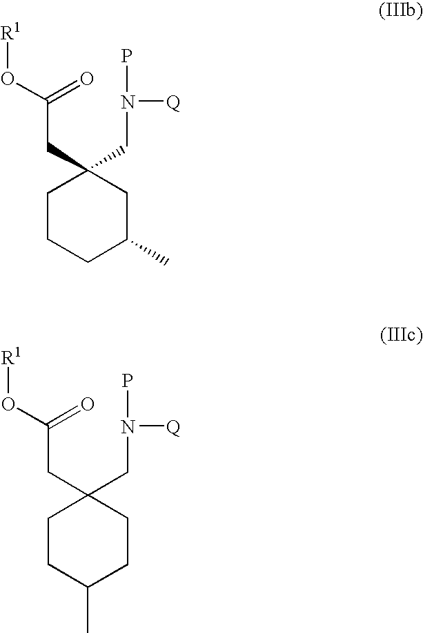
C1CCC(C)CC1(CN([Q])P)CC(=O)O[R1].C1CC(C)CCC1(CN([Q])P)CC(=O)O[R1]
